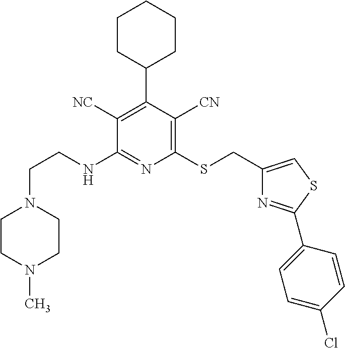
C1([NC])=C(C2CCCCC2)C([CN])=C(SCC2=CSC(C3=CC=C(Cl)C=C3)=N2)N=C1NCCN1CCN(C)CC1
